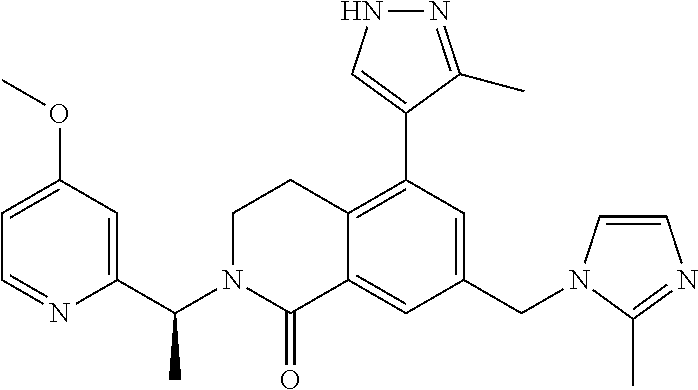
C1(CN2C=CN=C2C)=CC(C2=CNN=C2C)=C2C(=C1)C(=O)N(C(C1=CC(OC)=CC=N1)C)CC2
